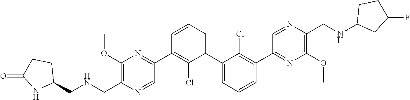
C1(OC)=C(CNCC2CCC(=O)N2)N=CC(C2=C(Cl)C(C3=CC=CC(C4=NC(OC)=C(CNC5CC(F)CC5)N=C4)=C3Cl)=CC=C2)=N1
